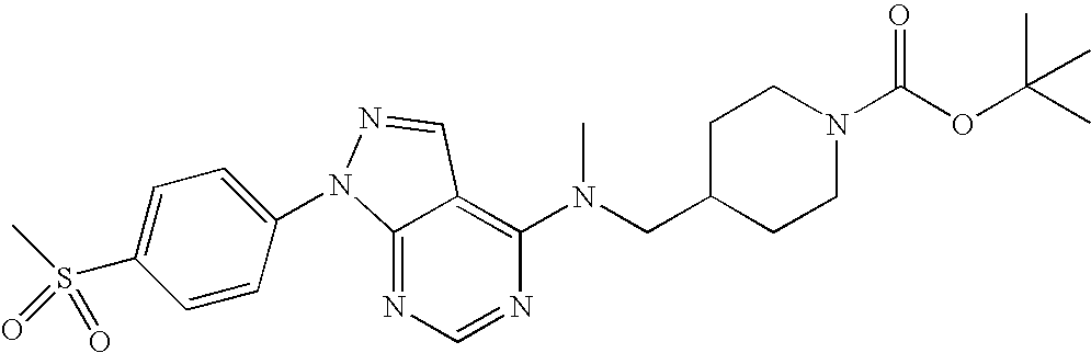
C12=NC=NC(N(CC3CCN(C(OC(C)(C)C)=O)CC3)C)=C1C=NN2C1=CC=C(S(C)(=O)=O)C=C1
